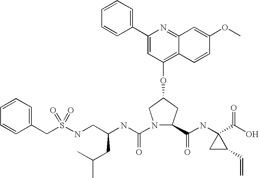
C1(C2=CC=CC=C2)=CC(OC2CC(C(NC3(C(O)=O)CC3C=C)=O)N(C(NC(CNS(=O)(CC3=CC=CC=C3)=O)CC(C)C)=O)C2)=C2C(=N1)C=C(OC)C=C2
